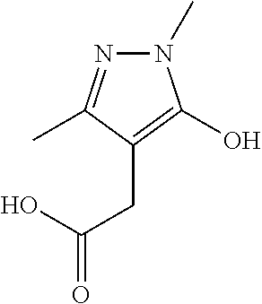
N1(C)N=C(C)C(CC(=O)O)=C1O
